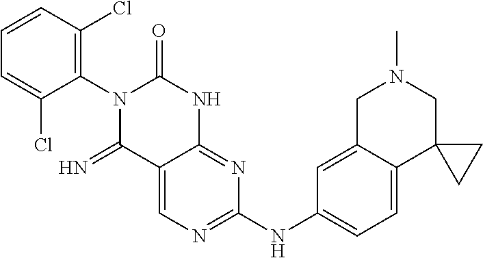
C1=CC(Cl)=C(N2C(=N)C3=CN=C(NC4=CC=C5C(=C4)CN(C)CC54CC4)N=C3NC2=O)C(Cl)=C1
